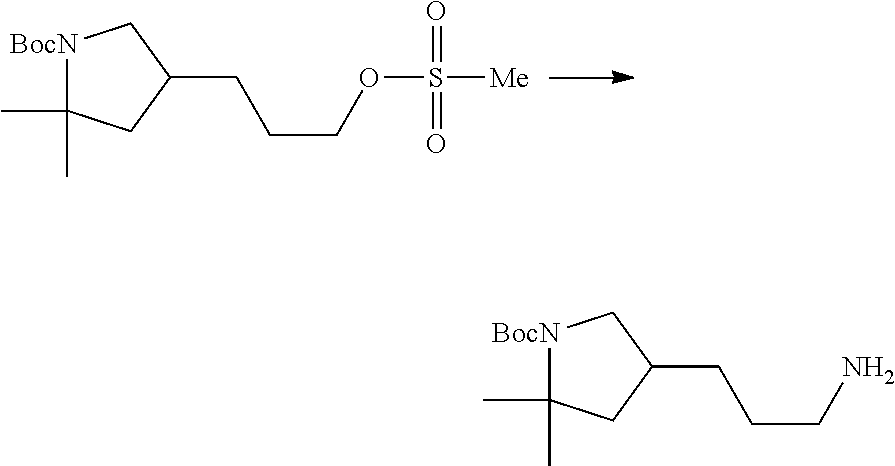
[BocN]1C(C)(C)CC(CCCOS([Me])(=O)=O)C1.[BocN]1C(C)(C)CC(CCCN)C1
